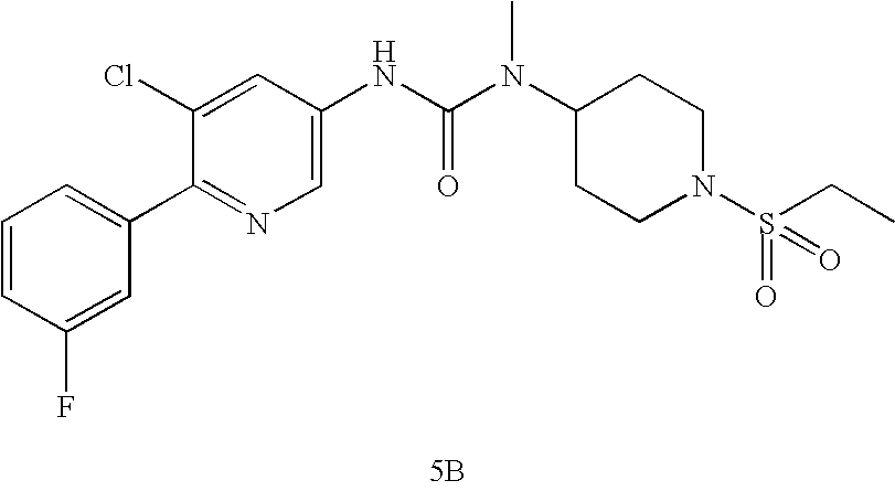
[5B].C1(C2=CC=CC(F)=C2)=NC=C(NC(N(C2CCN(S(=O)(CC)=O)CC2)C)=O)C=C1Cl
